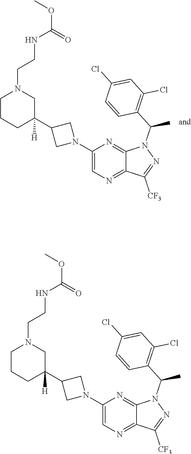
C1(N2CC(C3([H])CN(CCNC(OC)=O)CCC3)C2)=CN=C2C(=N1)N(C(C1=C(Cl)C=C(Cl)C=C1)C)N=C2[CF3].C1(N2CC(C3([H])CN(CCNC(OC)=O)CCC3)C2)=CN=C2C(=N1)N(C(C1=C(Cl)C=C(Cl)C=C1)C)N=C2[CF3]
